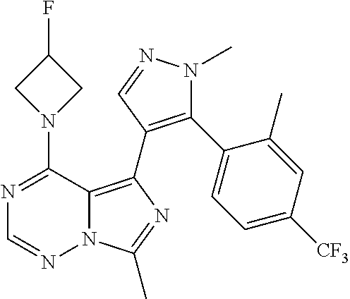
N12C(=C(C3=C(C4=CC=C([CF3])C=C4C)N(C)N=C3)N=C1C)C(N1CC(F)C1)=NC=N2
